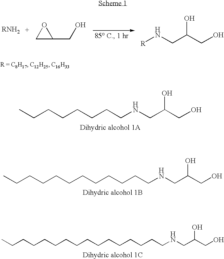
C1C(CO)O1.[R]NCC(CO)O.C(CCCCCCNCC(CO)O)C.[Dihydric alcohol 1A].C(CCCCCCNCC(CO)O)CCCCC.[Dihydric alcohol 1B].C(CCCCCCNCC(CO)O)CCCCCCCCC.[Dihydric alcohol 1C]
